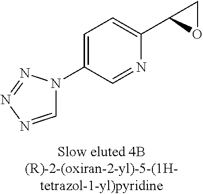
C1=NN=NN1C1=CC=C(C2OC2)N=C1
